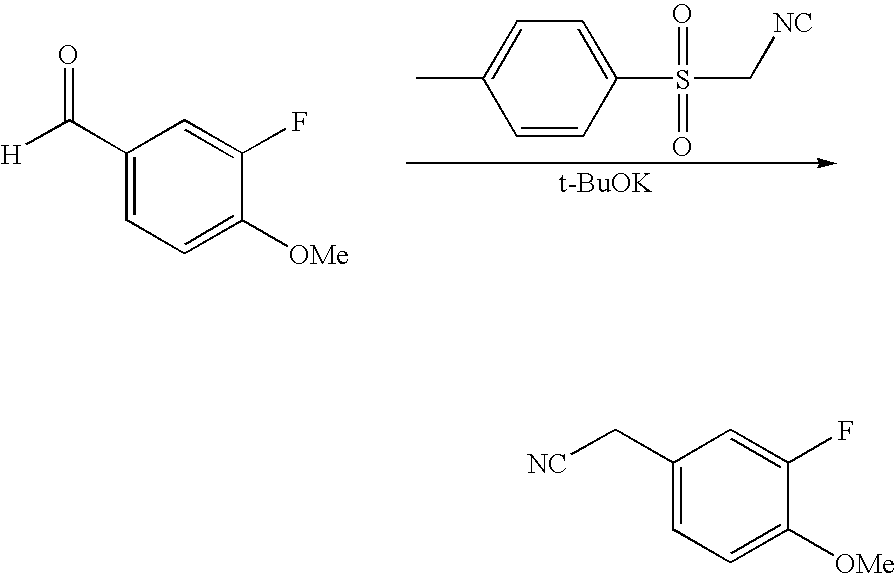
[H]C(C1=CC=C([OMe])C(F)=C1)=O.C1(C)=CC=C(S(=O)(=O)C[NC])C=C1.[t-BuOK].[NC]CC1=CC=C([OMe])C(F)=C1
